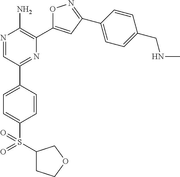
N1=CC(C2=CC=C(S(C3CCOC3)(=O)=O)C=C2)=NC(C2=CC(C3=CC=C(CNC)C=C3)=NO2)=C1N
